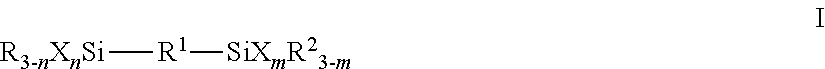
[R1]([R3-nXnSi])[SiXmR23-m]
